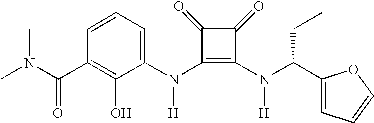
N(C1=C(N(C2=CC=CC(C(N(C)C)=O)=C2O)[H])C(=O)C1=O)([H])C(C1=CC=CO1)CC
